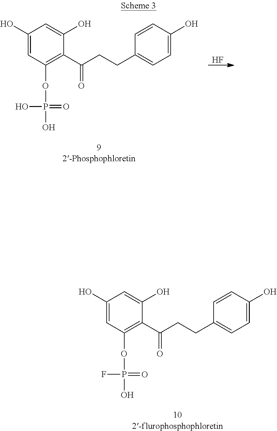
F.C1(O)=CC(OP(O)(=O)O)=C(C(CCC2=CC=C(O)C=C2)=O)C(O)=C1.C1(O)=CC(OP(O)(=O)F)=C(C(CCC2=CC=C(O)C=C2)=O)C(O)=C1
